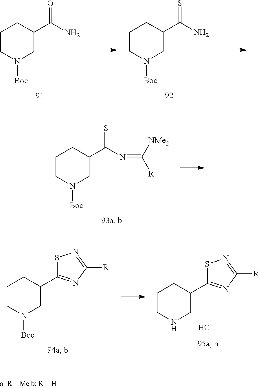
C1CN([Boc])CC(C(N)=O)C1.C1CN([Boc])CC(C(N)=S)C1.C1CN([Boc])CC(C(N=C([R])[NMe2])=S)C1.C1CNCC(C2=NC([R])=NS2)C1.Cl.C1CN([Boc])CC(C2=NC([R])=NS2)C1
